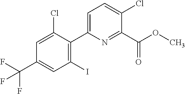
C1(C2=CC=C(Cl)C(C(OC)=O)=N2)=C(I)C=C(C(F)(F)F)C=C1Cl
